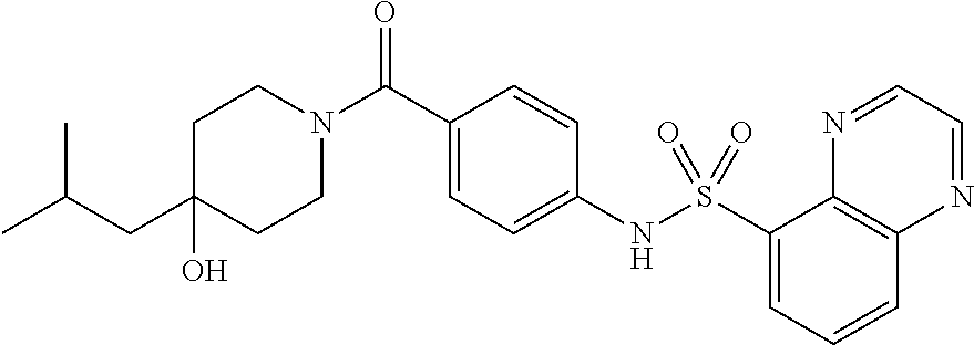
C1(O)(CC(C)C)CCN(C(C2=CC=C(NS(C3=CC=CC4=C3N=CC=N4)(=O)=O)C=C2)=O)CC1
